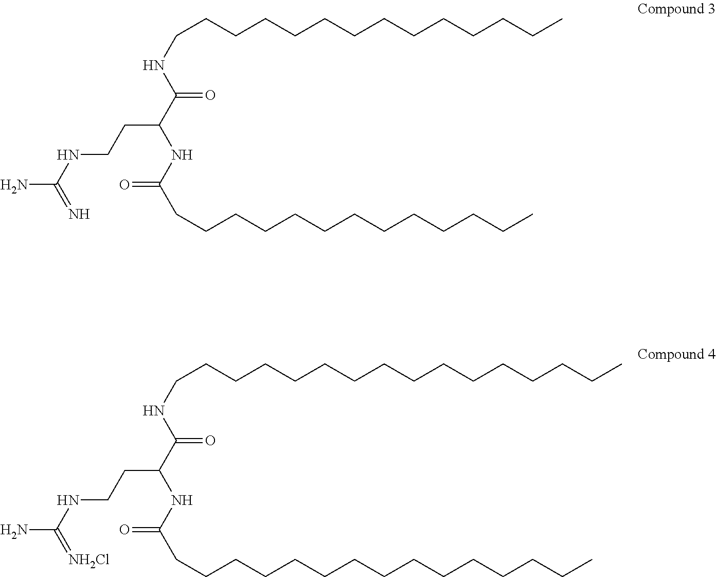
NC(NCCC(C(NCCCCCCCCCCCCCC)=O)NC(CCCCCCCCCCCCC)=O)=N.NC(NCCC(C(NCCCCCCCCCCCCCCCC)=O)NC(CCCCCCCCCCCCCCC)=O)=[NH2Cl]
